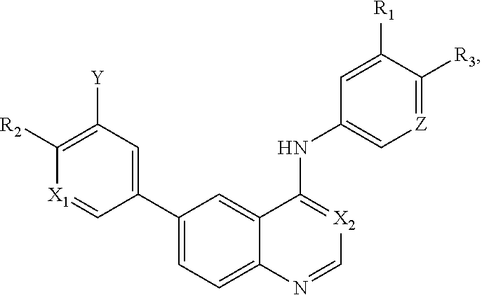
C1([R2])=C([Y])C=C(C2=CC=C3C(=C2)C(NC2=C[Z]=C([R3])C([R1])=C2)=[X2]C=N3)C=[X1]1
